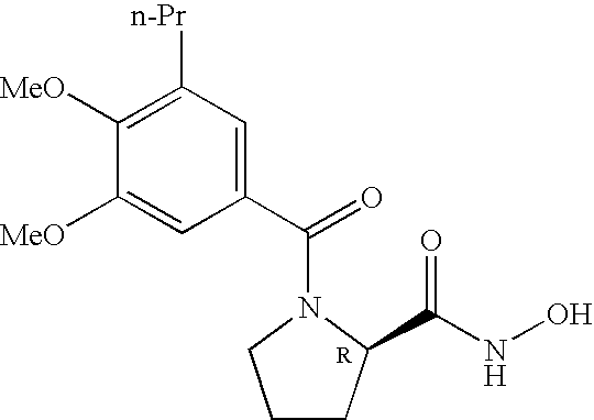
C1([MeO])=C([n-Pr])C=C(C(=O)N2CCCC2C(NO)=O)C=C1[MeO]
